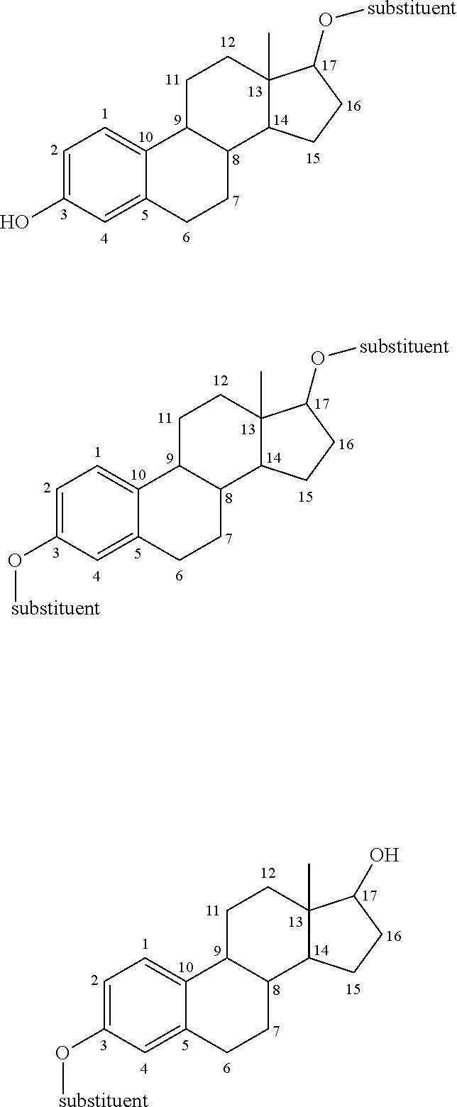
C1=C(O)C=C2C(=C1)C1C(CC2)C2C(C)(CC1)C(O[substituent])CC2.C1=C(O[substituent])C=C2C(=C1)C1C(CC2)C2C(C)(CC1)C(O[substituent])CC2.C1=C(O[substituent])C=C2C(=C1)C1C(CC2)C2C(C)(CC1)C(O)CC2
